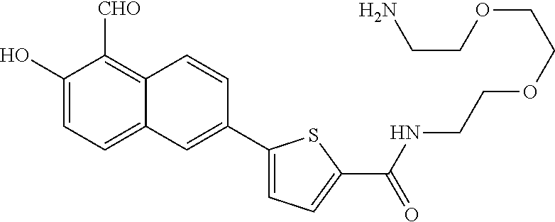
C1(O)=CC=C2C(=C1[CHO])C=CC(C1=CC=C(C(NCCOCCOCCN)=O)S1)=C2
